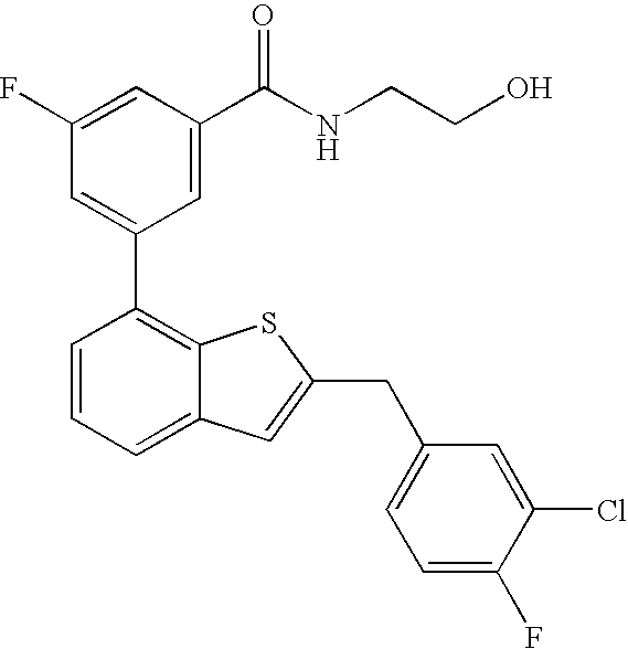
C1(F)=CC(C(NCCO)=O)=CC(C2=C3C(=CC=C2)C=C(CC2=CC=C(F)C(Cl)=C2)S3)=C1
